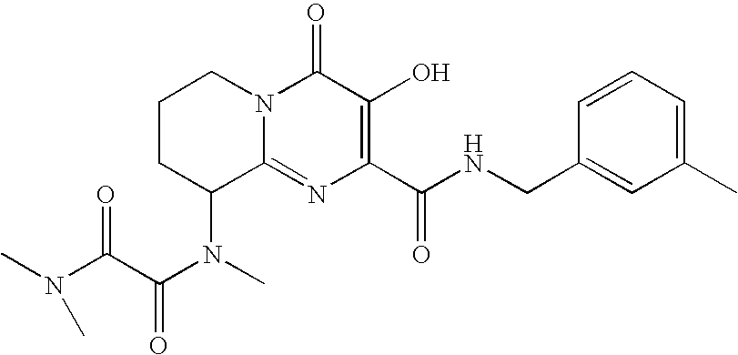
C12=NC(C(NCC3=CC(C)=CC=C3)=O)=C(O)C(=O)N1CCCC2N(C)C(C(N(C)C)=O)=O
